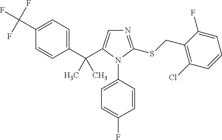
C1(C(C2=CN=C(SCC3=C(Cl)C=CC=C3F)N2C2=CC=C(F)C=C2)(C)C)=CC=C(C(F)(F)F)C=C1
